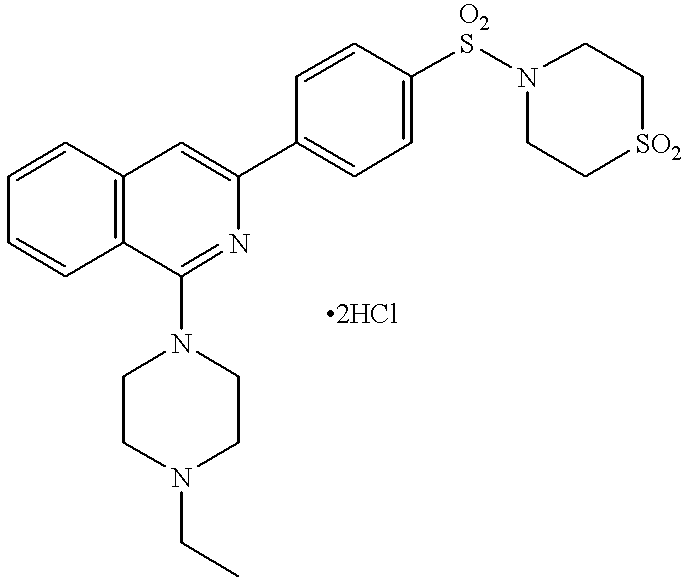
C12=C(C=CC=C1)C(N1CCN(CC)CC1)=NC(C1=CC=C([O2S]N3CC[SO2]CC3)C=C1)=C2
